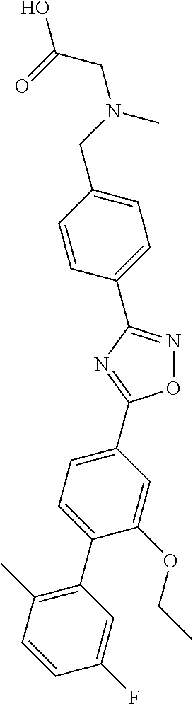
C1(C2=NOC(C3=CC=C(C4=C(C)C=CC(F)=C4)C(OCC)=C3)=N2)=CC=C(CN(CC(O)=O)C)C=C1
